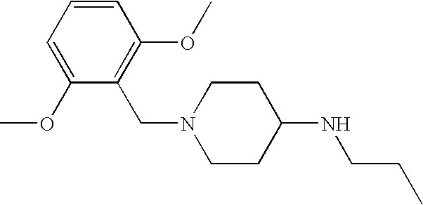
C1=CC=C(OC)C(CN2CCC(NCCC)CC2)=C1OC
